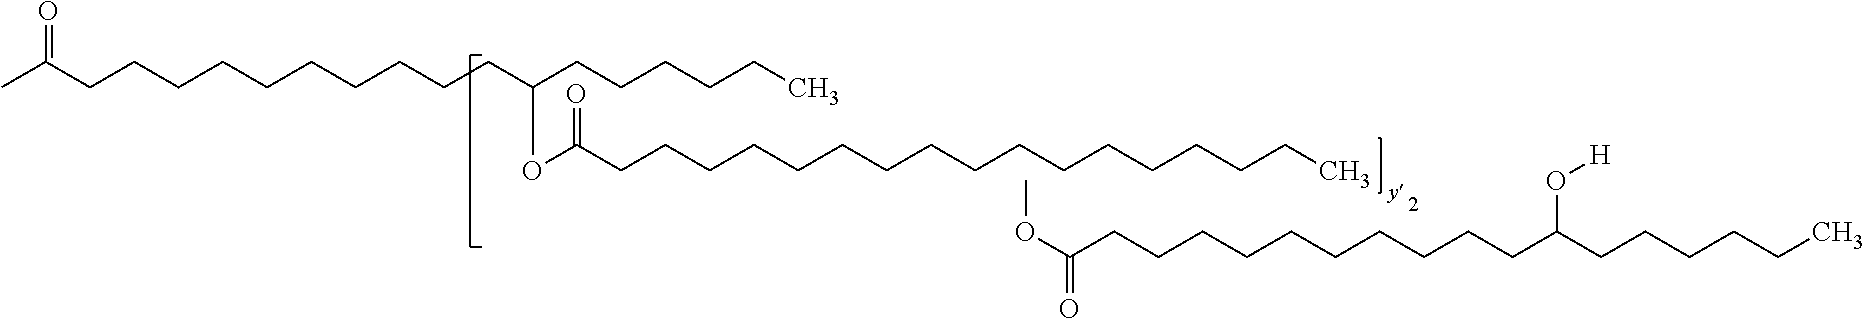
CC(CCCCCCCCCCC(CCCCCC)OC(CCCCCCCCCCCCCCCCC)=O)=O.O=C(CCCCCCCCCCC(CCCCCC)O[H])OC
